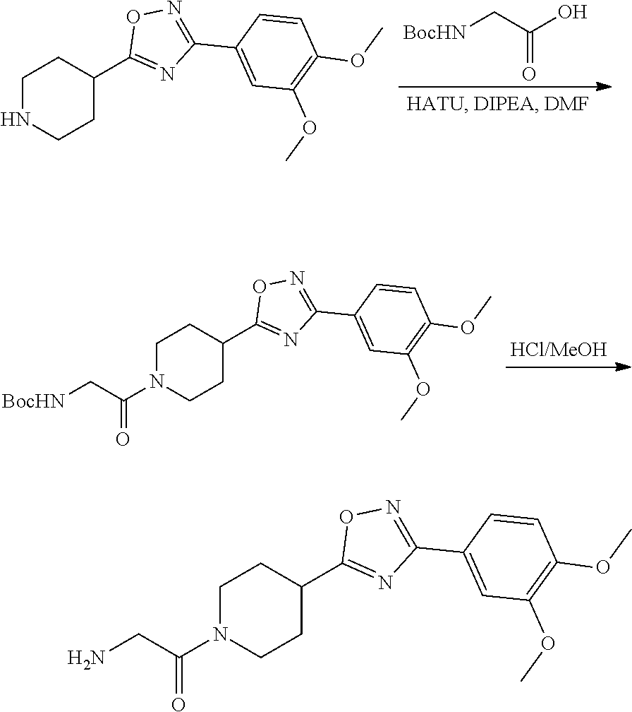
[BocHN]CC(O)=O.C1NCCC(C2=NC(C3=CC(OC)=C(OC)C=C3)=NO2)C1.C1N(C(C[BocHN])=O)CCC(C2=NC(C3=CC(OC)=C(OC)C=C3)=NO2)C1.C1N(C(CN)=O)CCC(C2=NC(C3=CC(OC)=C(OC)C=C3)=NO2)C1
